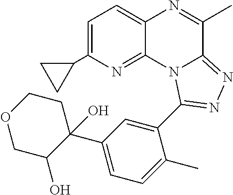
C1=C(C2CC2)N=C2C(=C1)N=C(C)C1=NN=C(C3=CC(C4(O)CCOCC4O)=CC=C3C)N21
